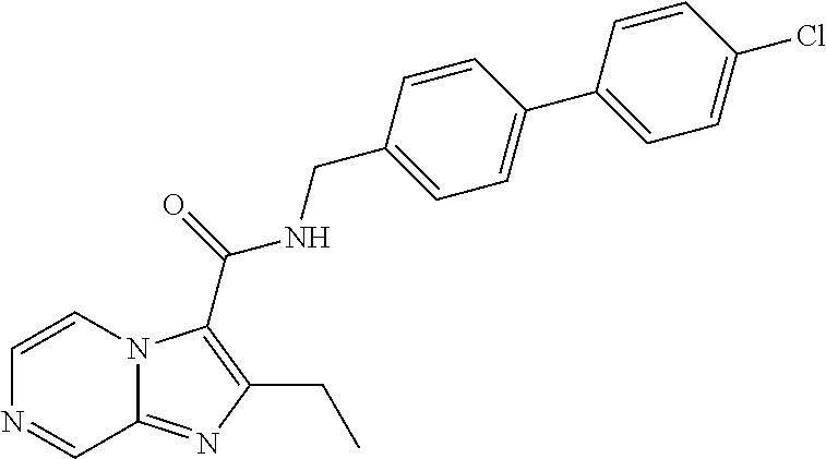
C1=CN2C(=NC(CC)=C2C(=O)NCC2=CC=C(C3=CC=C(Cl)C=C3)C=C2)C=N1
